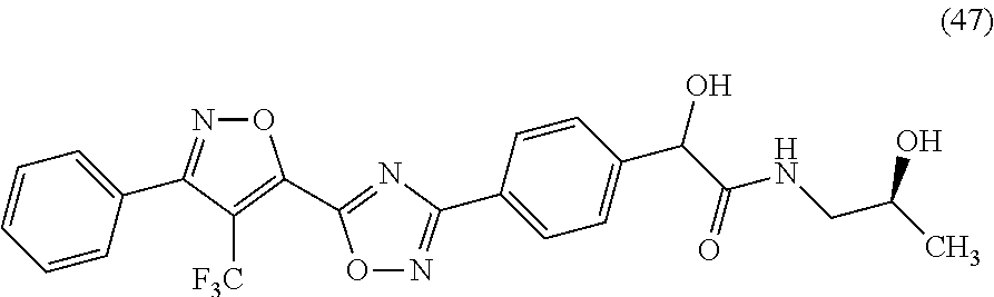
C1=CC=CC(C2=NOC(C3=NC(C4=CC=C(C(C(NCC(C)O)=O)O)C=C4)=NO3)=C2[F3C])=C1
